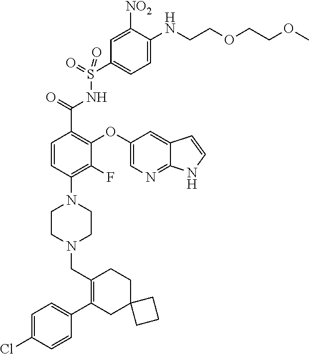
C1=C(Cl)C=CC(C2=C(CN3CCN(C4=C(F)C(OC5=CN=C6C(=C5)C=CN6)=C(C(=O)NS(C5=CC=C(NCCOCCOC)C([NO2])=C5)(=O)=O)C=C4)CC3)CCC3(C2)CCC3)=C1
